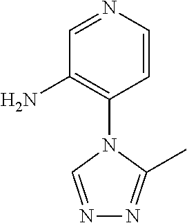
N1=CC(N)=C(N2C=NN=C2C)C=C1
